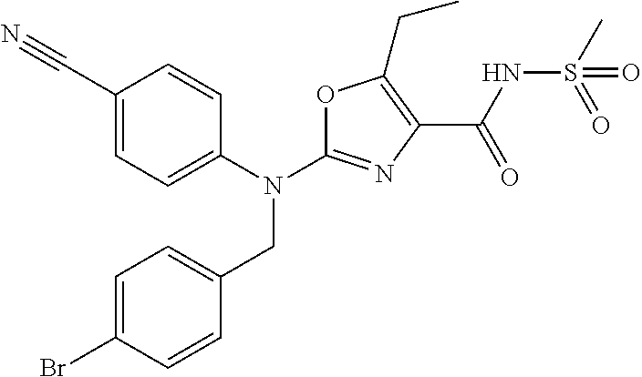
N(C1=NC(C(NS(C)(=O)=O)=O)=C(CC)O1)(CC1=CC=C(Br)C=C1)C1=CC=C(C#N)C=C1
